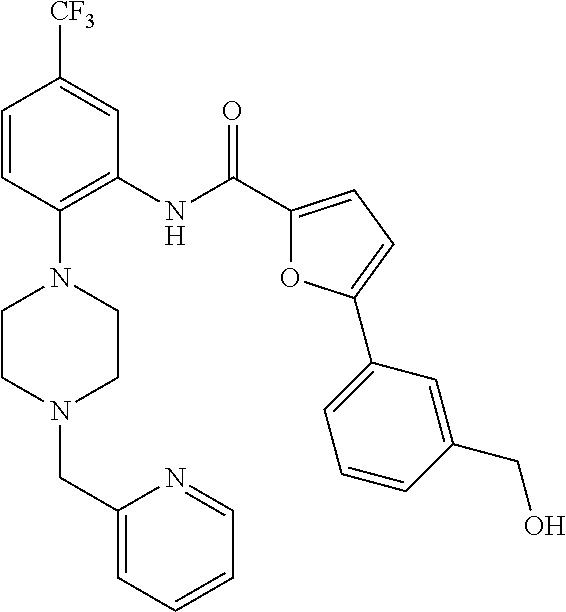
C1=CC(N2CCN(CC3=CC=CC=N3)CC2)=C(NC(C2=CC=C(C3=CC=CC(CO)=C3)O2)=O)C=C1[CF3]
